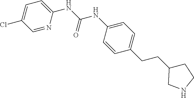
C1=C(NC(NC2=CC=C(CCC3CCNC3)C=C2)=O)N=CC(Cl)=C1
